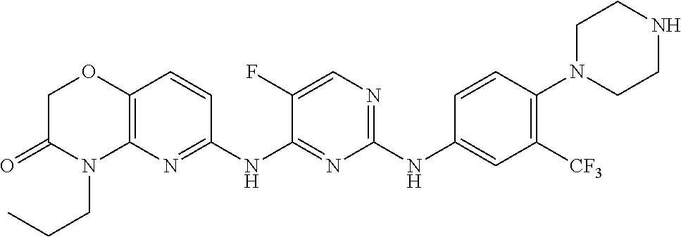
C1(NC2=CC([CF3])=C(N3CCNCC3)C=C2)=NC=C(F)C(NC2=NC3=C(C=C2)OCC(=O)N3CCC)=N1
